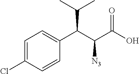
C1=C(Cl)C=CC(C(C(C(O)=O)[N3])C(C)C)=C1
